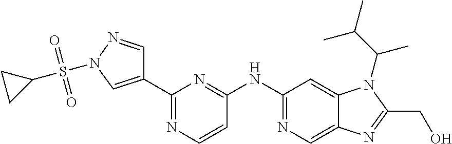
C1(C2=CN(S(C3CC3)(=O)=O)N=C2)=NC=CC(NC2=NC=C3C(=C2)N(C(C(C)C)C)C(CO)=N3)=N1
